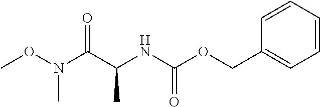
CON(C(C(NC(OCC1=CC=CC=C1)=O)C)=O)C
